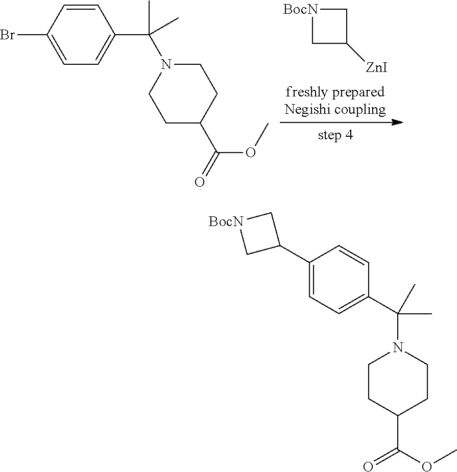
C1=C(C(C)(N2CCC(C(OC)=O)CC2)C)C=CC(Br)=C1.[BocN]1CC([ZnI])C1.C1(C2C[BocN]C2)=CC=C(C(N2CCC(C(OC)=O)CC2)(C)C)C=C1
